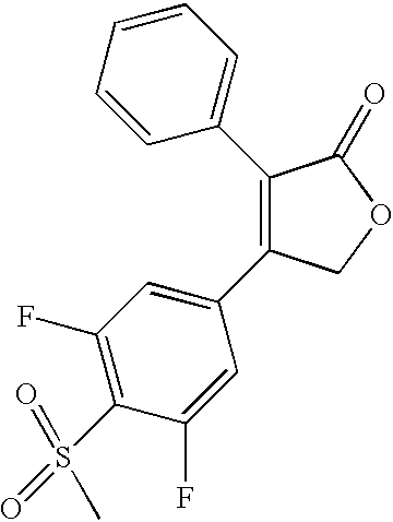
C1(C2=CC=CC=C2)=C(C2=CC(F)=C(S(=O)(=O)C)C(F)=C2)COC1=O
